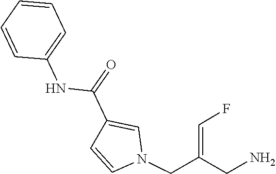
C1=CN(CC(=CF)CN)C=C1C(=O)NC1=CC=CC=C1
